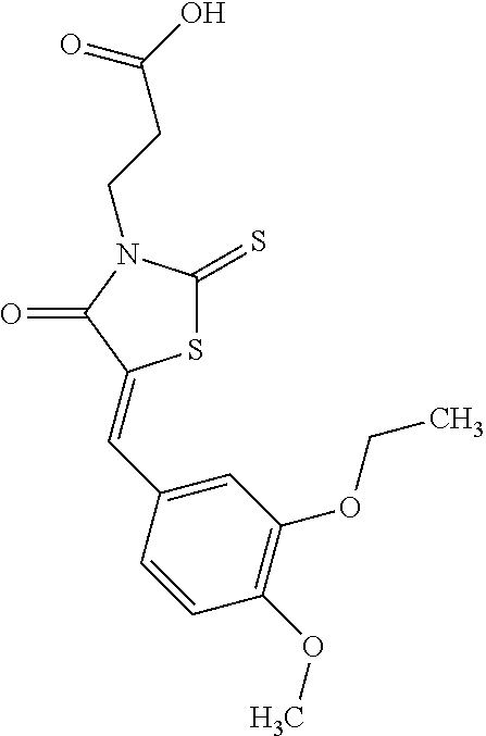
S1C(=S)N(CCC(O)=O)C(=O)C1=CC1=CC(OCC)=C(OC)C=C1
